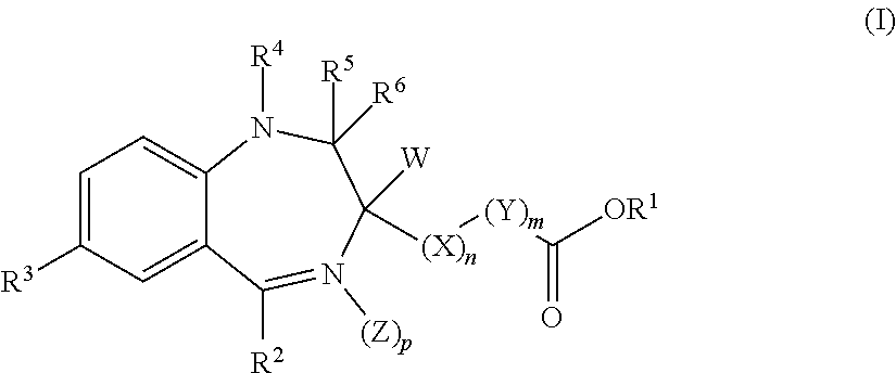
C1=C([R3])C=C2C(=C1)N([R4])C([R5])([R6])C([(X)n][(Y)m]C([OR1])=O)([W])N([(Z)p])=C2[R2]
